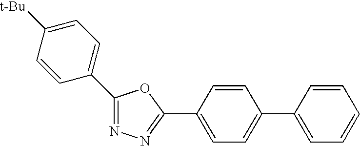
C1(C2=CC=C([t-Bu])C=C2)=NN=C(C2=CC=C(C3=CC=CC=C3)C=C2)O1
